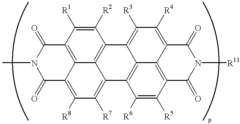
CN1C(=O)C2=C([R8])C([R7])=C3C4=C(C([R2])=C([R1])C(=C24)C1=O)C1=C([R3])C([R4])=C2C4=C(C([R5])=C([R6])C3=C14)C(=O)N([R11])C2=O
